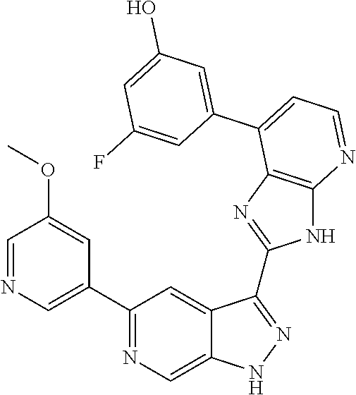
C1(C2=NC=C3C(=C2)C(C2=NC4=C(N2)N=CC=C4C2=CC(O)=CC(F)=C2)=NN3)=CN=CC(OC)=C1
